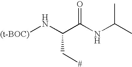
[(t-BOC)]NC(C(NC(C)C)=O)C[#]
